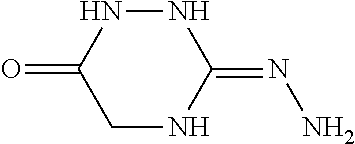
N1NC(=O)CNC1=NN
